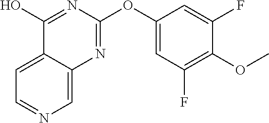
C1=C2C(=CN=C1)N=C(OC1=CC(F)=C(OC)C(F)=C1)N=C2O
